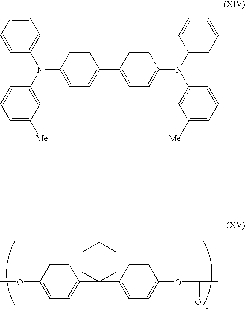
C1(OC)=CC=C(C2(C3=CC=C(OC(=O)C)C=C3)CCCCC2)C=C1.C1=CC(N(C2=CC=C(C3=CC=C(N(C4=CC=CC=C4)C4=CC([Me])=CC=C4)C=C3)C=C2)C2=CC([Me])=CC=C2)=CC=C1
